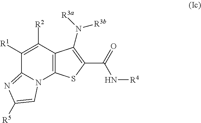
C1([R1])=C([R2])C2=C(N3C1=NC([R5])=C3)SC(C(=O)N[R4])=C2N([R3a])[R3b]
